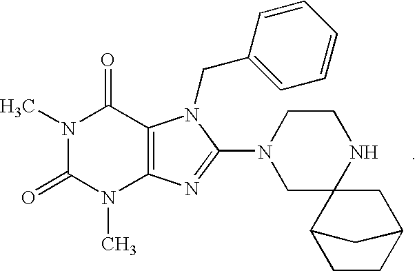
N1(C)C(=O)N(C)C2=C(C1=O)N(CC1=CC=CC=C1)C(N1CC3(NCC1)C1CCC(C3)C1)=N2
